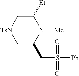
C1([Et])C[TsN]CC(CS([Ph])(=O)=O)N1[Me]
